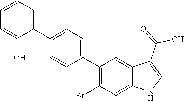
C1=C(O)C(C2=CC=C(C3=C(Br)C=C4C(=C3)C(C(=O)O)=CN4)C=C2)=CC=C1
